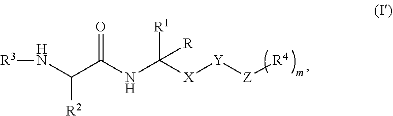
[X]([Y][Z][R4])C(NC(=O)C([R2])N[R3])([R1])[R]
